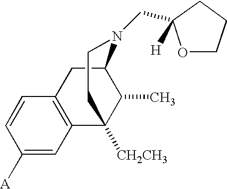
C1=C([A])C=CC2=C1C1([CH2CH3])C(C)C(C2)N(CC2([H])OCCC2)CC1
